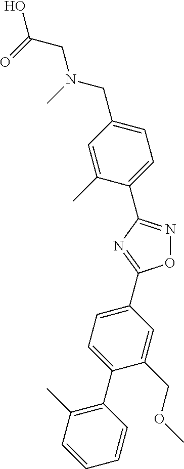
O1N=C(C2=CC=C(CN(CC(=O)O)C)C=C2C)N=C1C1=CC=C(C2=C(C)C=CC=C2)C(COC)=C1
